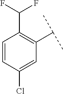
C1=CC(Cl)=CC(C(C)C)=C1C(F)F
